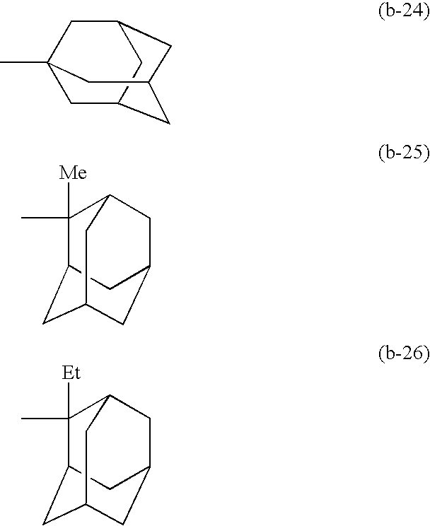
C1(C)([Me])C2CC3CC(CC1C3)C2.CC12CC3CC(C1)CC(C2)C3.C1(C)([Et])C2CC3CC(CC1C3)C2
